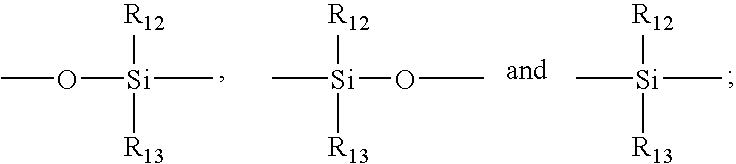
C[Si](OC)([R12])[R13].C[Si](C)([R13])[R12].CO[Si](C)([R12])[R13]
